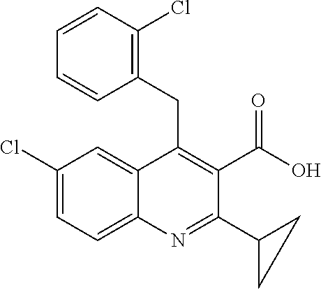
C1(Cl)=CC=C2C(=C1)C(CC1=C(Cl)C=CC=C1)=C(C(O)=O)C(C1CC1)=N2
